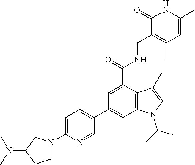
C12=C(C(C(=O)NCC3=C(C)C=C(C)NC3=O)=CC(C3=CC=C(N4CCC(N(C)C)C4)N=C3)=C1)C(C)=CN2C(C)C
